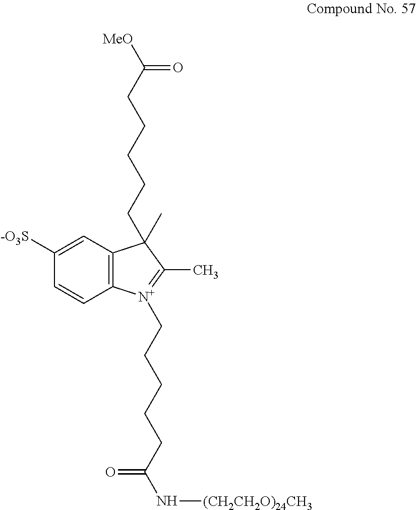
C1([-O3S])=CC2=C(C=C1)[N+](CCCCCC(=O)N[(CH2CH2O)24CH3])=C(C)C2(CCCCCC(=O)[MeO])C
